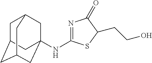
C1C2CC3CC(NC4=NC(=O)C(CCO)S4)(CC1C3)C2
